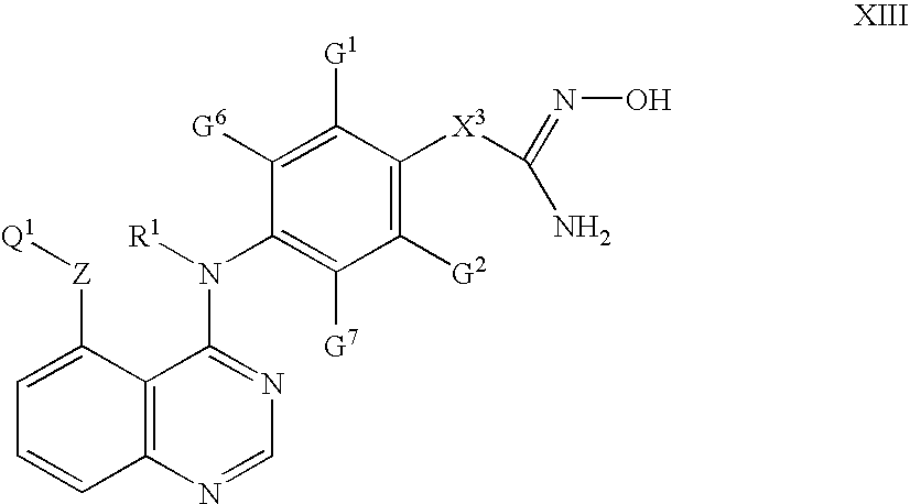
C1=C([Z][Q1])C2=C(C=C1)N=CN=C2N([R1])C1=C([G7])C([G2])=C([X3]C(=NO)N)C([G1])=C1[G6]
